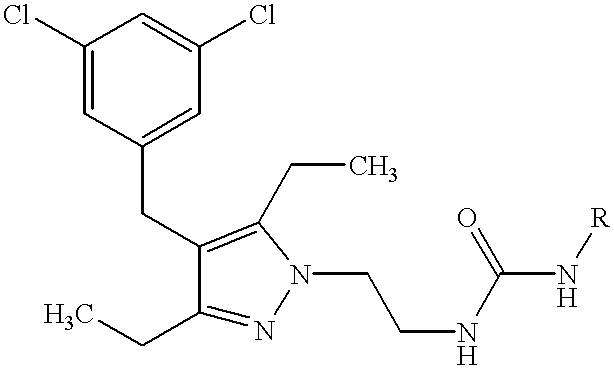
C1(CC)=NN(CCNC(N[R])=O)C(CC)=C1CC1=CC(Cl)=CC(Cl)=C1
